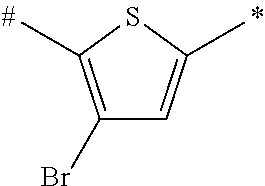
C1(Br)=C(C)SC(C)=C1
